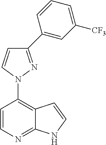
C1=CN=C2C(=C1N1N=C(C3=CC([CF3])=CC=C3)C=C1)C=CN2
